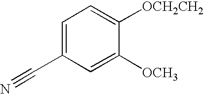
[OCH2CH2]C1=CC=C(C#N)C=C1[OCH3]
